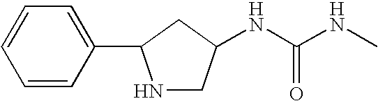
N(C(NC)=O)C1CNC(C2=CC=CC=C2)C1
